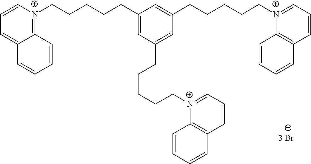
C1(CCCCC[N+]2=C3C(=CC=C2)C=CC=C3)=CC(CCCCC[N+]2=CC=CC3=C2C=CC=C3)=CC(CCCCC[N+]2=CC=CC3=C2C=CC=C3)=C1
